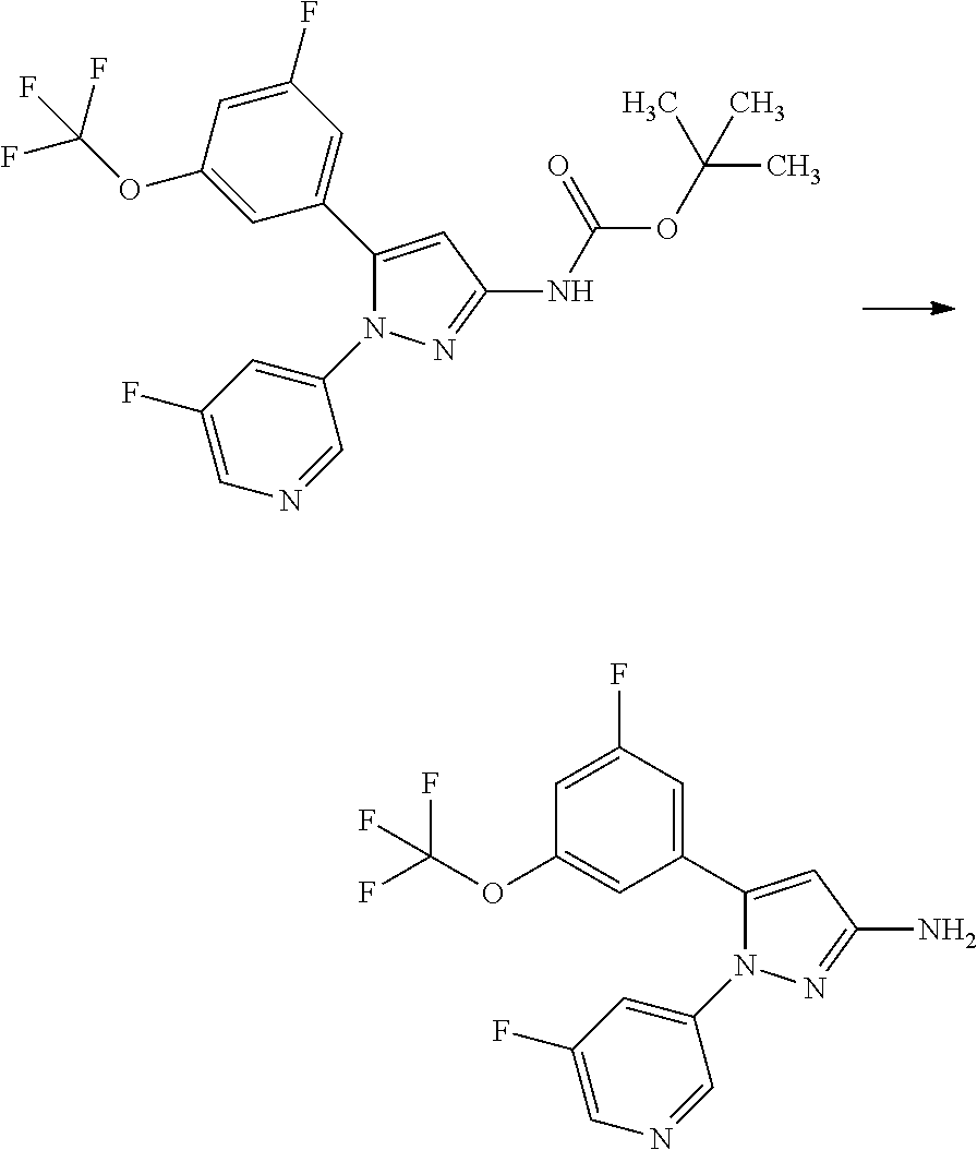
C(C)(C)(OC(NC1=NN(C2=CC(F)=CN=C2)C(C2=CC(F)=CC(OC(F)(F)F)=C2)=C1)=O)C.NC1=NN(C2=CC(F)=CN=C2)C(C2=CC(F)=CC(OC(F)(F)F)=C2)=C1
